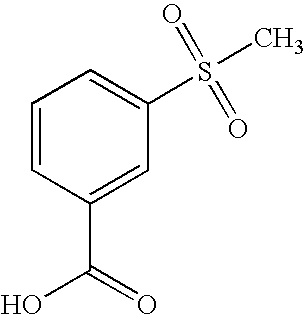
C1=CC(C(=O)O)=CC(S(C)(=O)=O)=C1
